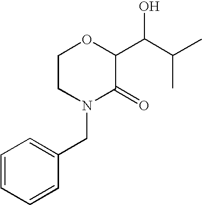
C1=CC=CC(CN2C(=O)C(C(C(C)C)O)OCC2)=C1
